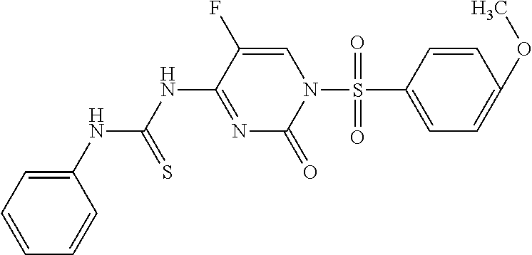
C1(NC(NC2=NC(=O)N(S(C3=CC=C(OC)C=C3)(=O)=O)C=C2F)=S)=CC=CC=C1
